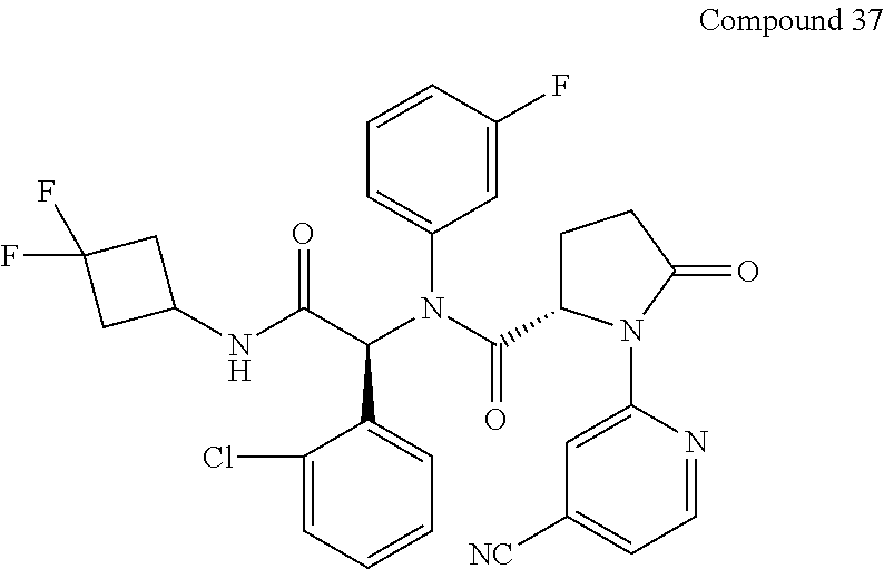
C1=CC(F)=CC(N(C(C(=O)NC2CC(F)(F)C2)C2=CC=CC=C2Cl)C(=O)C2CCC(=O)N2C2=CC([NC])=CC=N2)=C1
